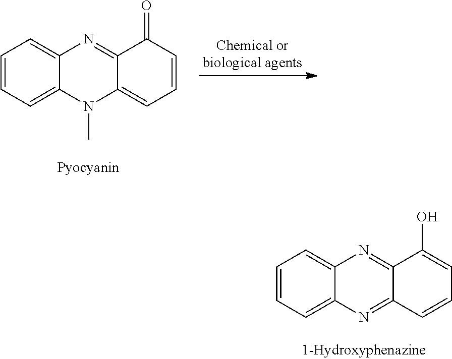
C1=CC=C2C(=C1)N=C1C(=CC=CC1=O)N2C.C1=CC=C2C(=C1)N=C1C(=N2)C=CC=C1O
